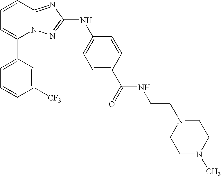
C1(C2=CC=CC3=NC(NC4=CC=C(C(=O)NCCN5CCN(C)CC5)C=C4)=NN23)=CC=CC([CF3])=C1
